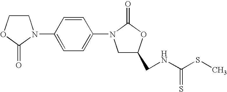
C1COC(=O)N1C1=CC=C(N2CC(CNC(SC)=S)OC2=O)C=C1
